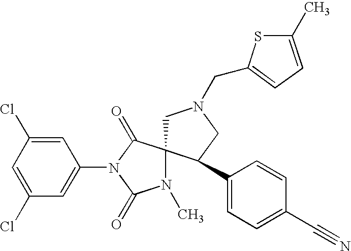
C1=C(Cl)C=C(N2C(=O)C3(N(C)C2=O)CN(CC2=CC=C(C)S2)CC3C2=CC=C(C#N)C=C2)C=C1Cl
